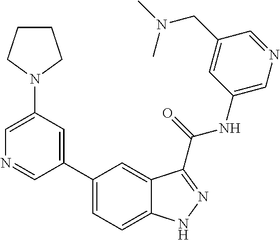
C1(N2CCCC2)=CN=CC(C2=CC=C3C(=C2)C(C(NC2=CN=CC(CN(C)C)=C2)=O)=NN3)=C1
